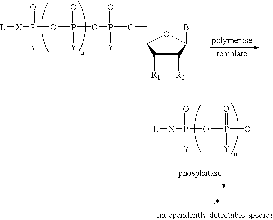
OP(OP([X][L])(=O)[Y])(=O)[Y].C1([R2])C([R1])C(COP(OP(OP([X][L])(=O)[Y])(=O)[Y])(=O)[Y])OC1B
